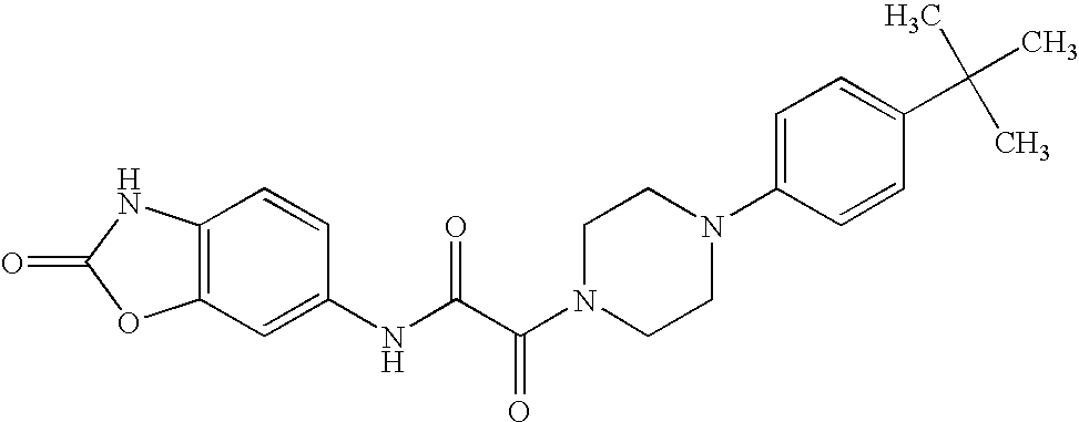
C12=C(C=C(NC(C(N3CCN(C4=CC=C(C(C)(C)C)C=C4)CC3)=O)=O)C=C1)OC(=O)N2
